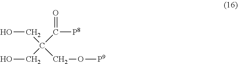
C(C(=O)[P8])(CO)(CO)CO[P9]
